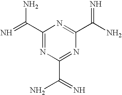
C1(C(=N)N)=NC(C(=N)N)=NC(C(N)=N)=N1
